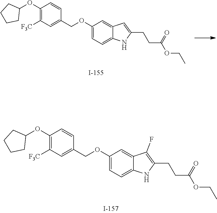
C1=CC(COC2=CC=C3C(=C2)C=C(CCC(=O)OCC)N3)=CC([F3C])=C1OC1CCCC1.C1=CC(COC2=CC=C3C(=C2)C(F)=C(CCC(=O)OCC)N3)=CC([F3C])=C1OC1CCCC1
